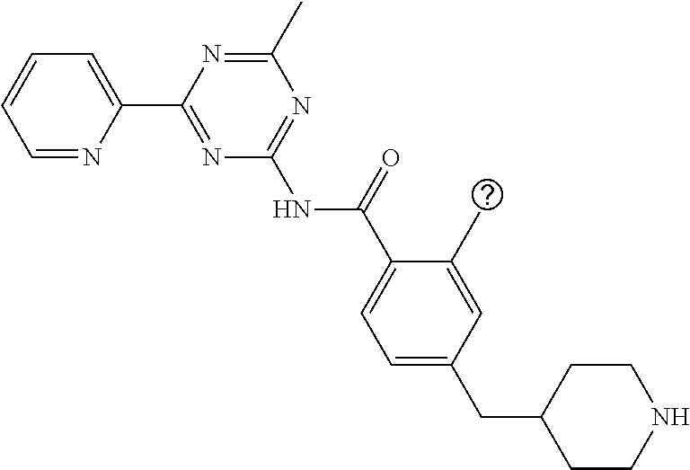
C1=NC(C2=NC(NC(=O)C3=CC=C(CC4CCNCC4)C=C3C)=NC(C)=N2)=CC=C1
